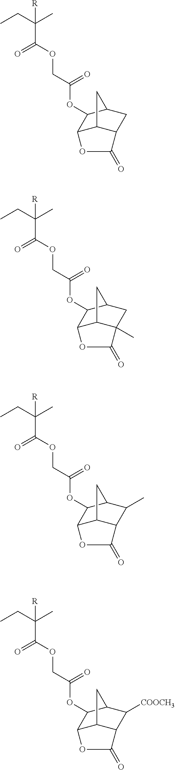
O(C(=O)COC(=O)C([R])(CC)C)C1C2C3C(CC1C3)C(=O)O2.O(C(=O)COC(=O)C([R])(CC)C)C1C2C3C(C)(CC1C3)C(=O)O2.O(C(=O)COC(=O)C([R])(CC)C)C1C2C3C(C(C)C1C3)C(=O)O2.O(C(=O)COC(=O)C([R])(CC)C)C1C2C3C(C([COOCH3])C1C3)C(=O)O2
